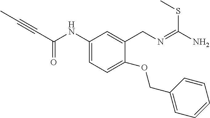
C(C(NC1=CC=C(OCC2=CC=CC=C2)C(CN=C(N)SC)=C1)=O)#CC
